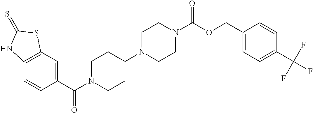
C12=C(C=C(C(=O)N3CCC(N4CCN(C(=O)OCC5=CC=C(C(F)(F)F)C=C5)CC4)CC3)C=C1)SC(=S)N2
